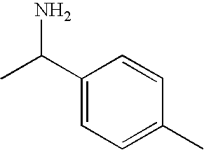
C1(C(C)N)=CC=C(C)C=C1
